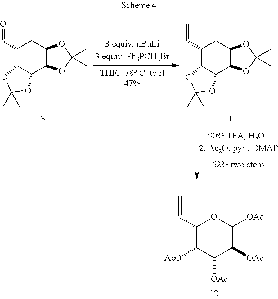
C1(C=C)C([AcO])C([OAc])C([OAc])C([OAc])O1.C1(C=C)C2C(C3C(C1)OC(C)(C)O3)OC(C)(C)O2.C1(C=O)C2C(C3C(C1)OC(C)(C)O3)OC(C)(C)O2
